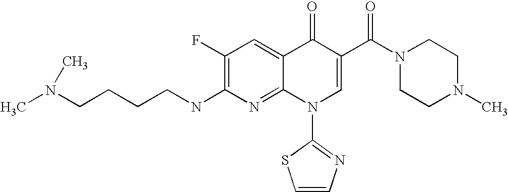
C(CCNC1=C(F)C=C2C(=N1)N(C1=NC=CS1)C=C(C(N1CCN(C)CC1)=O)C2=O)CN(C)C
